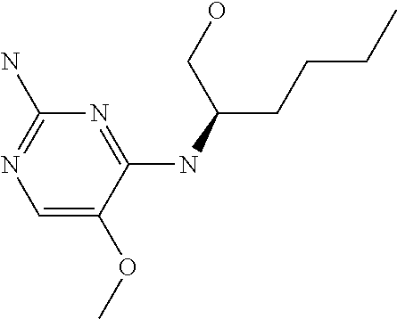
C1=C(OC)C(NC(CO)CCCC)=NC(N)=N1
